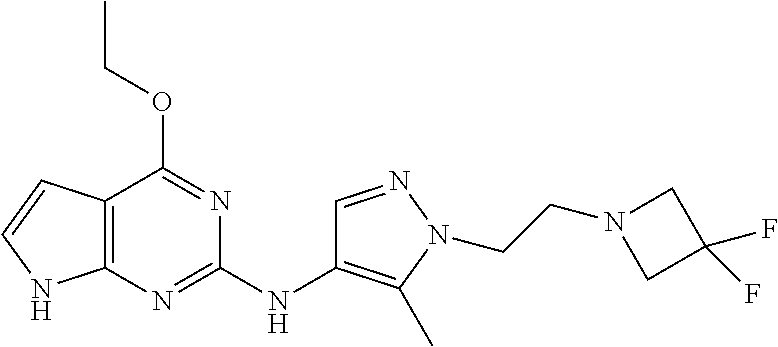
C12=C(N=C(NC3=C(C)N(CCN4CC(F)(F)C4)N=C3)N=C1OCC)NC=C2
